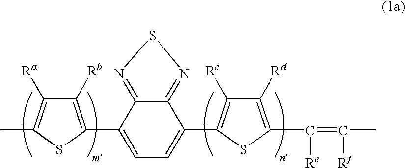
C1(C2=C([Rb])C([Ra])=C(C)S2)=CC=C(C2=C([Rc])C([Rd])=C(C([Re])=C([Rf])C)S2)C2=NSN=C12
